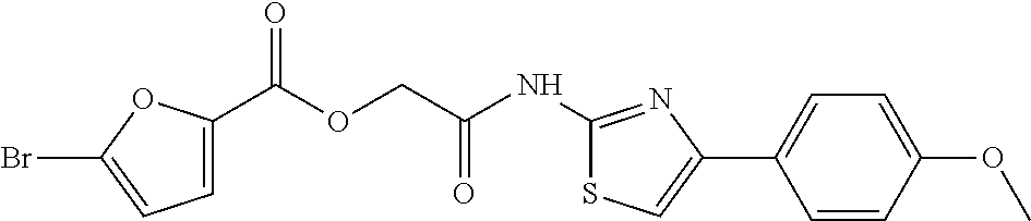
C1=C(C(OCC(NC2=NC(C3=CC=C(OC)C=C3)=CS2)=O)=O)OC(Br)=C1
